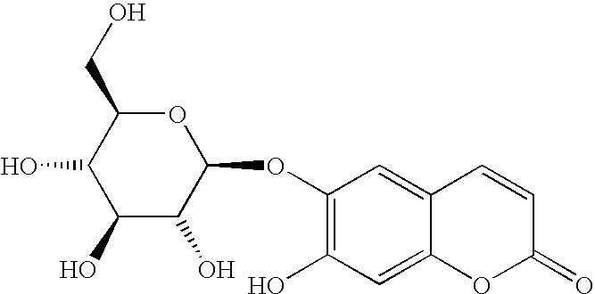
C1(OC2OC(CO)C(O)C(O)C2O)=C(O)C=C2C(=C1)C=CC(=O)O2
